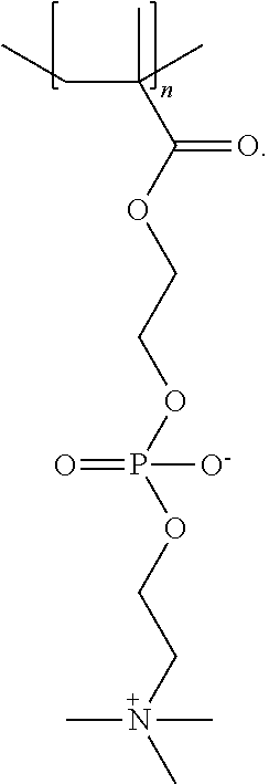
CCC(C)(C)C(OCCOP(OCCN(C)(C)C)(=O)[O-])=O
